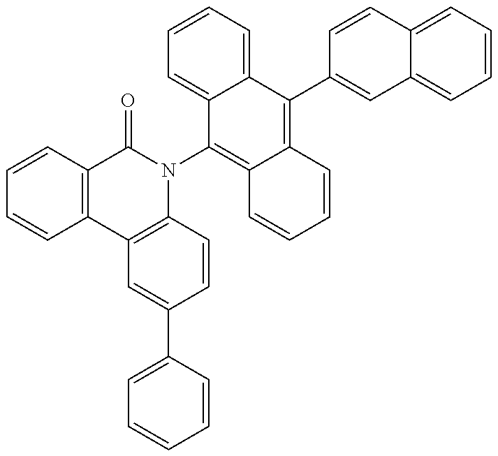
C1=CC2=C(C=C1)C1=C(N(C3=C4C(=C(C5=CC6=CC=CC=C6C=C5)C5=CC=CC=C35)C=CC=C4)C2=O)C=CC(C2=CC=CC=C2)=C1
